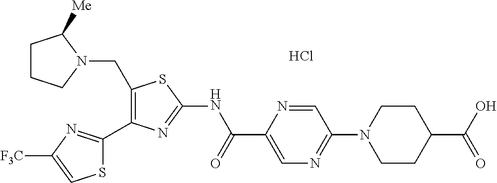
C1(CN2C([Me])CCC2)=C(C2=NC([F3C])=CS2)N=C(NC(C2=CN=C(N3CCC(C(O)=O)CC3)C=N2)=O)S1.Cl
